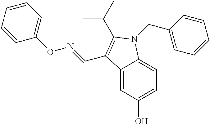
C1=CC=CC(ON=CC2=C(C(C)C)N(CC3=CC=CC=C3)C3=CC=C(O)C=C32)=C1
